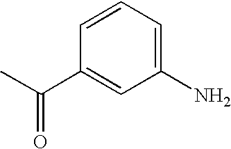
C1(N)=CC=CC(C(C)=O)=C1
